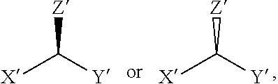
[Z]C([Y])[X].[Z]C([Y])[X]
